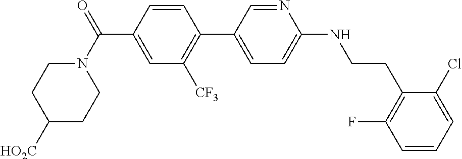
C1=CC(C(N2CCC([HO2C])CC2)=O)=CC([CF3])=C1C1=CC=C(NCCC2=C(F)C=CC=C2Cl)N=C1
